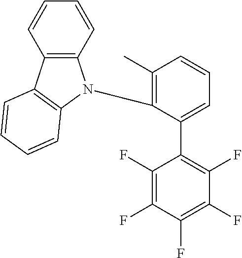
C1(F)=C(F)C(F)=C(F)C(F)=C1C1=CC=CC(C)=C1N1C2=C(C=CC=C2)C2=C1C=CC=C2
